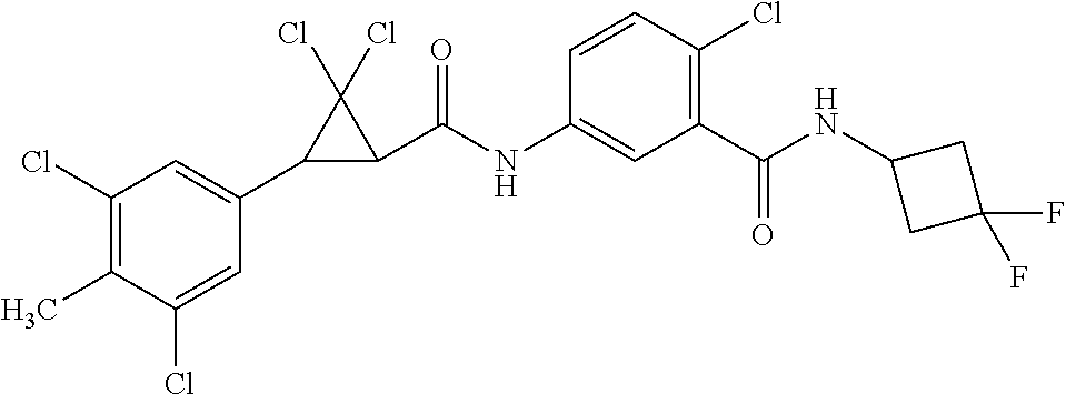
C1(Cl)=C(C)C(Cl)=CC(C2C(C(NC3=CC(C(NC4CC(F)(F)C4)=O)=C(Cl)C=C3)=O)C2(Cl)Cl)=C1
